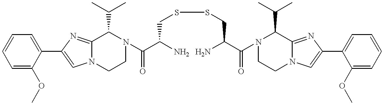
C1=C(OC)C(C2=CN3C(=N2)C(C(C)C)N(C(C(N)CSSCC(C(N2CCN4C(=NC(C5=CC=CC=C5OC)=C4)C2C(C)C)=O)N)=O)CC3)=CC=C1
